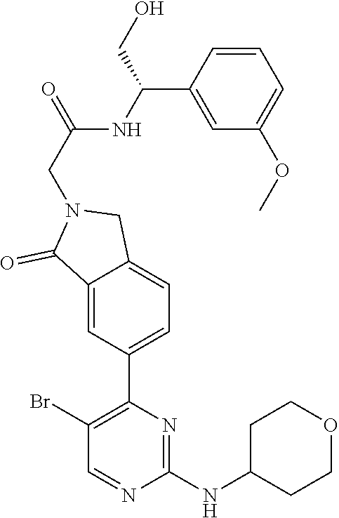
C1(NC2CCOCC2)=NC(C2=CC=C3C(=C2)C(=O)N(CC(=O)NC(CO)C2=CC(OC)=CC=C2)C3)=C(Br)C=N1
